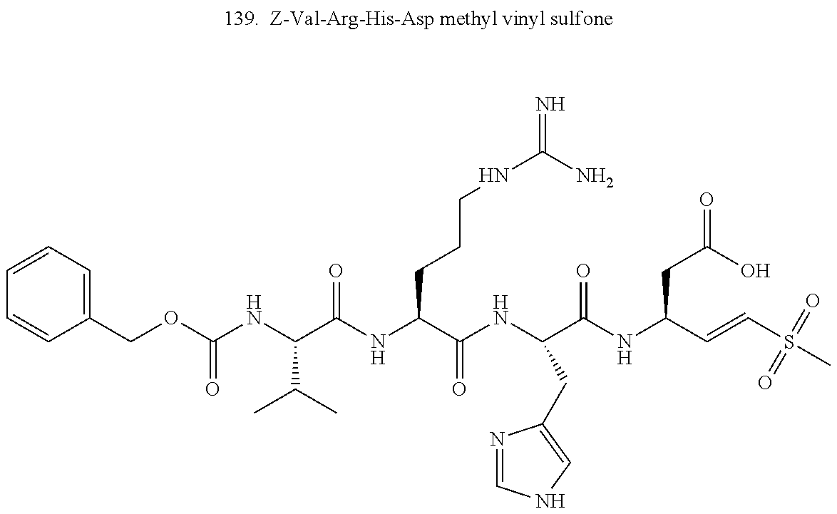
C1=CC=C(COC(NC(C(NC(C(NC(C(=O)NC(CC(O)=O)C=CS(=O)(=O)C)CC2=CNC=N2)=O)CCCNC(=N)N)=O)C(C)C)=O)C=C1
